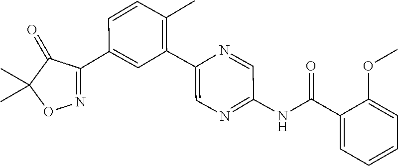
C1(C2=CC(C3=CN=C(NC(C4=CC=CC=C4OC)=O)C=N3)=C(C)C=C2)=NOC(C)(C)C1=O
